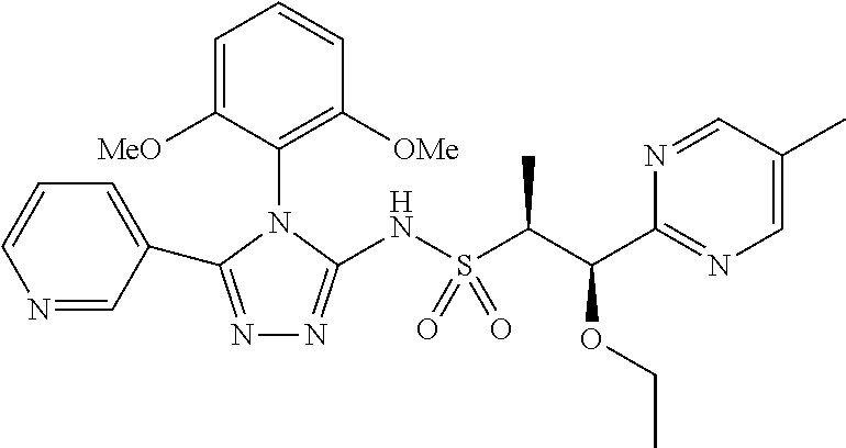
N1=C(C2=CC=CN=C2)N(C2=C([OMe])C=CC=C2[MeO])C(NS(=O)(=O)C(C(C2=NC=C(C)C=N2)OCC)C)=N1
